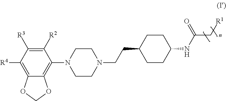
C1([R2])=C([R3])C([R4])=C2C(=C1N1CCN(CCC3CCC(NC(C[R1])=O)CC3)CC1)OCO2
